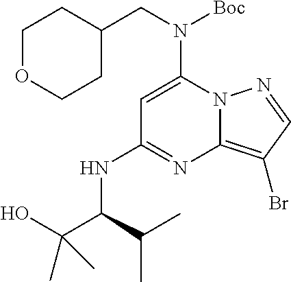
C1=C(N(CC2CCOCC2)[Boc])N2C(=C(Br)C=N2)N=C1NC(C(O)(C)C)C(C)C
